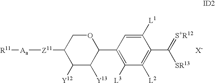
O1CC([Z11][Aa][R11])C([Y12])C([Y13])C1C1=C([L3])C([L2])=C(C(=[S+R12])[SR13])C([L1])=C1
